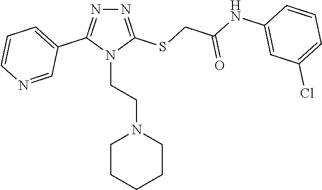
N1=C(SCC(NC2=CC(Cl)=CC=C2)=O)N(CCN2CCCCC2)C(C2=CC=CN=C2)=N1
